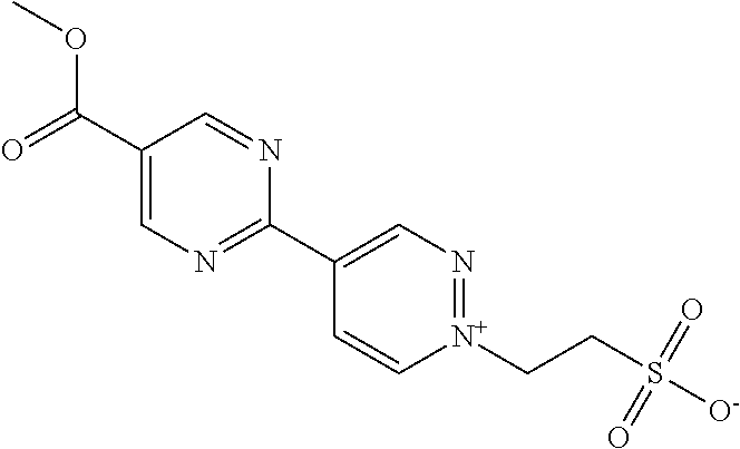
C1(C(=O)OC)=CN=C(C2=CN=[N+](CCS([O-])(=O)=O)C=C2)N=C1
